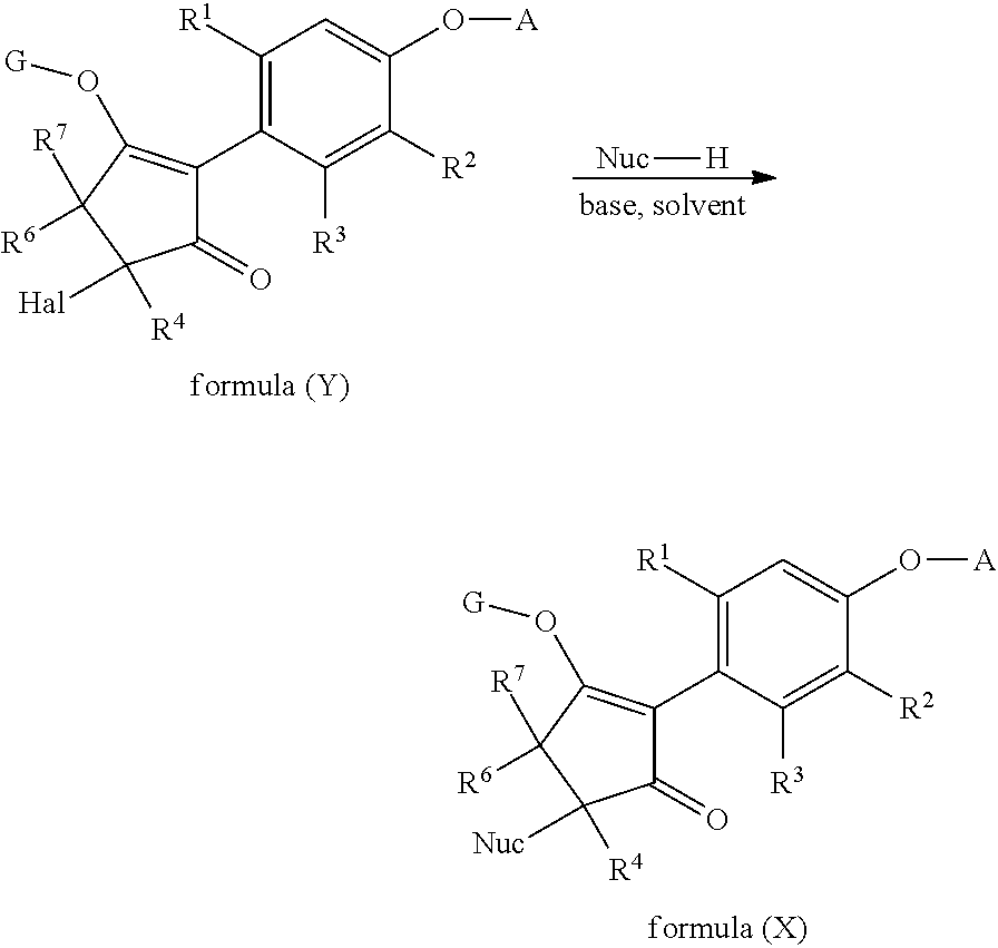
C1([R1])=C(C2=C(O[G])C([R7])([R6])C([R4])([Nuc])C2=O)C([R3])=C([R2])C(O[A])=C1.C1([R1])=C(C2=C(O[G])C([R7])([R6])C([R4])([Hal])C2=O)C([R3])=C([R2])C(O[A])=C1.[Nuc][H]
